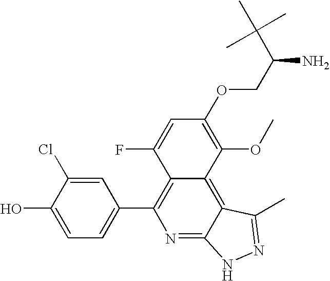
C1(C2=C3C(=C4C(=N2)NN=C4C)C(OC)=C(OCC(N)C(C)(C)C)C=C3F)=CC=C(O)C(Cl)=C1
